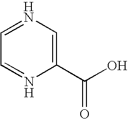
C1=NC=C(C(O)=O)N=C1
